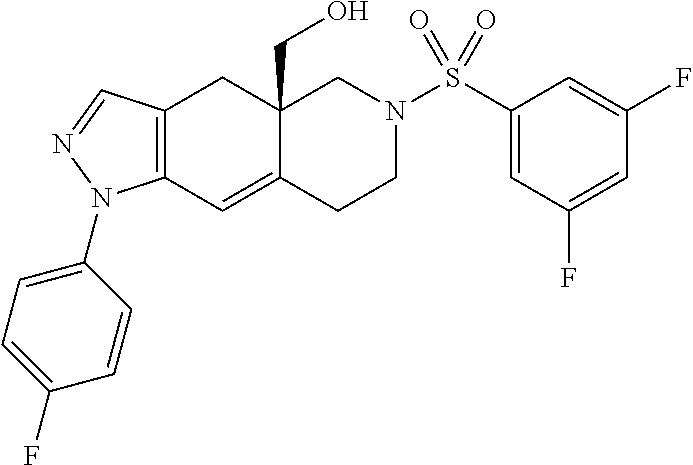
C12=C(C=NN1C1=CC=C(F)C=C1)CC1(CO)C(=C2)CCN(S(=O)(=O)C2=CC(F)=CC(F)=C2)C1
